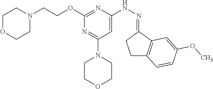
O(C1=NC(NN=C2CCC3=C2C=C(OC)C=C3)=CC(N2CCOCC2)=N1)CCN1CCOCC1
